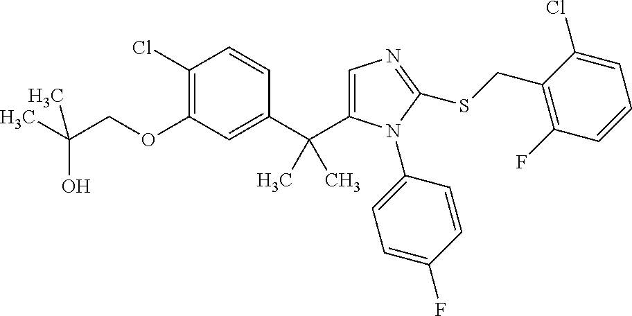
C1(Cl)=C(OCC(C)(O)C)C=C(C(C)(C)C2=CN=C(SCC3=C(F)C=CC=C3Cl)N2C2=CC=C(F)C=C2)C=C1
